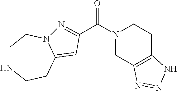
N1(C(=O)C2=NN3C(=C2)CCNCC3)CC2=C(CC1)NN=N2
